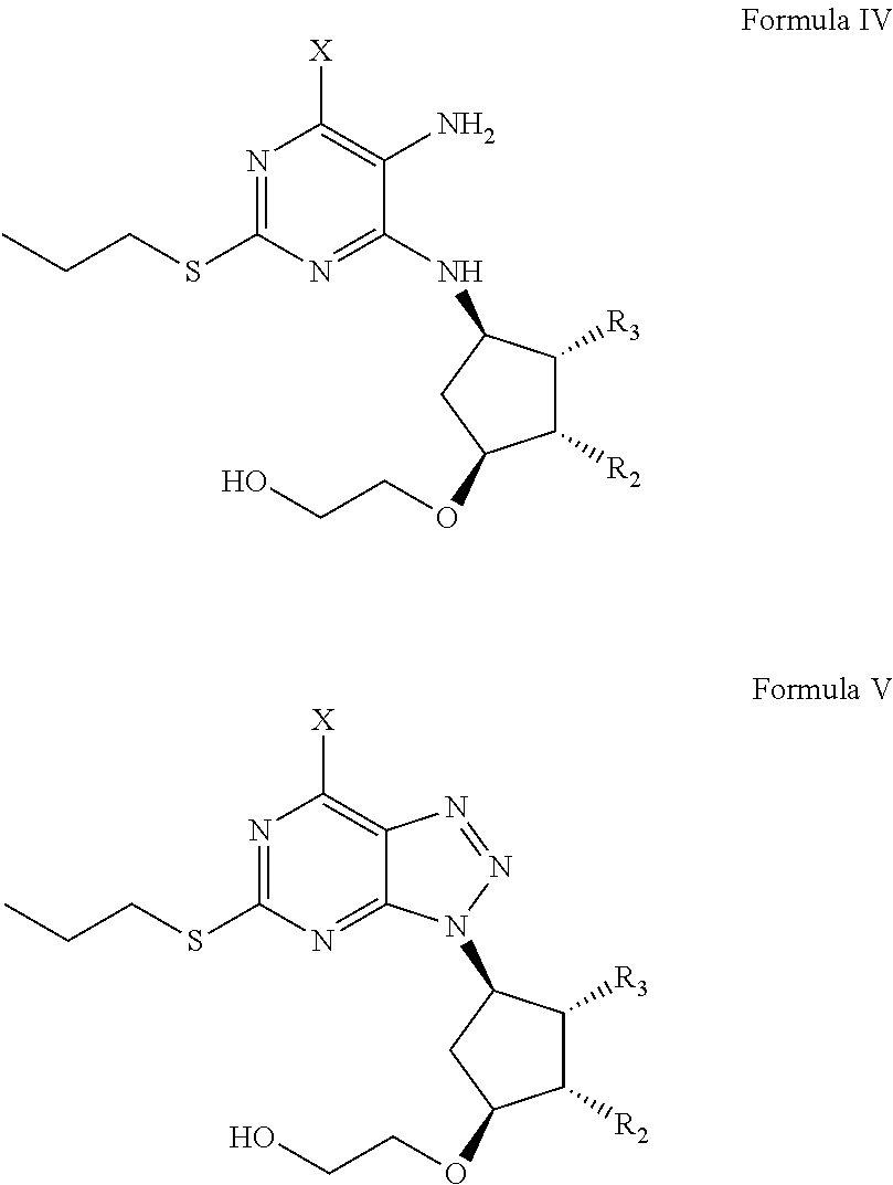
C1([R2])C([R3])C(NC2=NC(SCCC)=NC([X])=C2N)CC1OCCO.C1([R2])C([R3])C(N2C3=NC(SCCC)=NC([X])=C3N=N2)CC1OCCO
